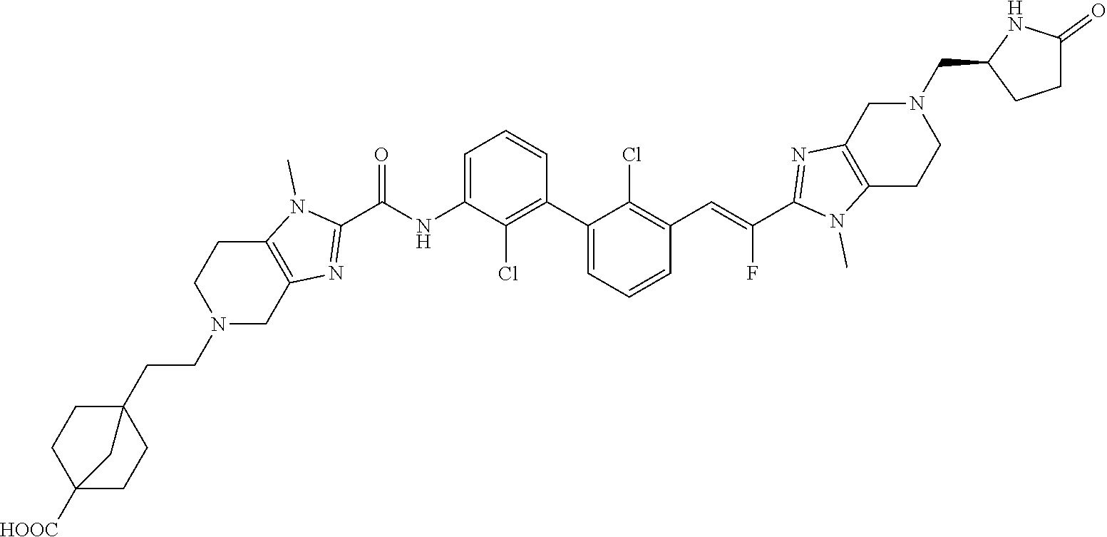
C1(C2=CC=CC(C=C(C3=NC4=C(N3C)CCN(CC3CCC(=O)N3)C4)F)=C2Cl)=C(Cl)C(NC(C2=NC3=C(N2C)CCN(CCC24CCC([HOOC])(CC2)C4)C3)=O)=CC=C1
